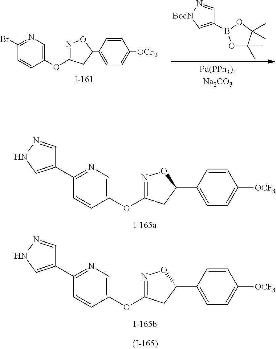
C1(OC2=NOC(C3=CC=C([OCF3])C=C3)C2)=CN=C(Br)C=C1.C1(B2OC(C)(C)C(C)(C)O2)=C[BocN]N=C1.C1(OC2=NOC(C3=CC=C([OCF3])C=C3)C2)=CN=C(C2=CNN=C2)C=C1.C1(OC2=NOC(C3=CC=C([OCF3])C=C3)C2)=CN=C(C2=CNN=C2)C=C1
